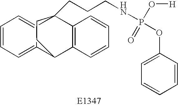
C1=CC=C2C(=C1)C1(CCCNP(OC3=CC=CC=C3)(O[H])=O)C3=C(C2CC1)C=CC=C3
